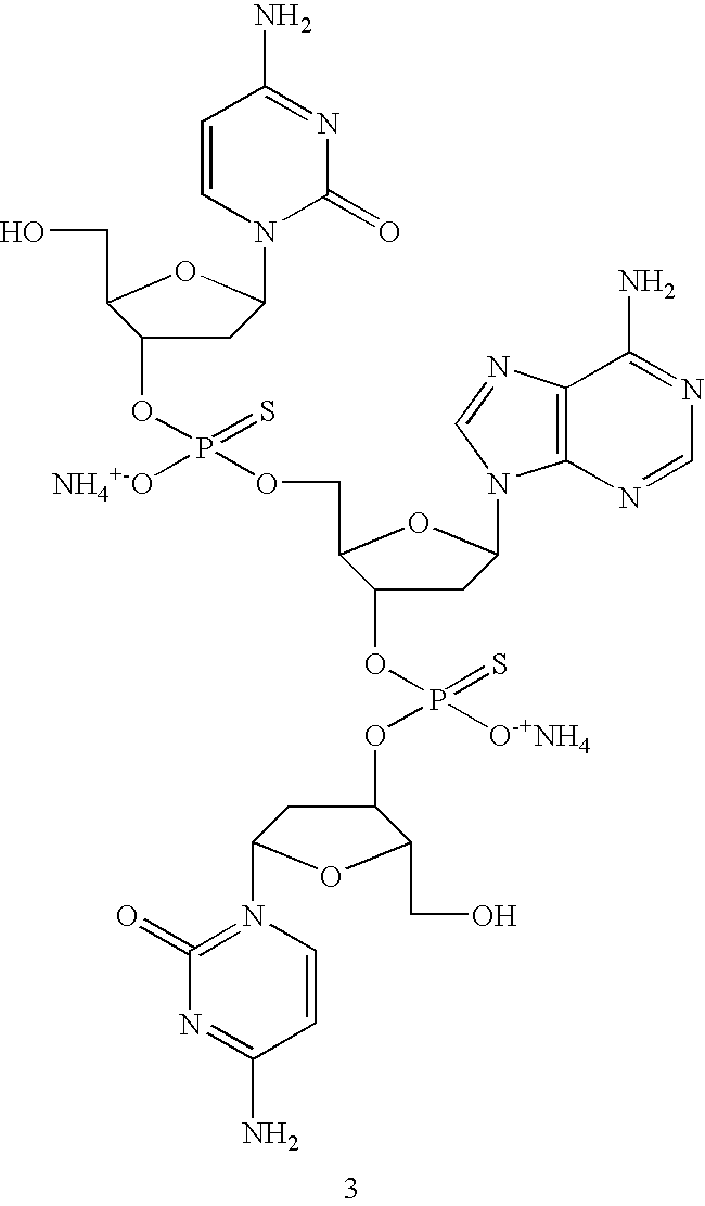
C1C(OP([NH4+-O])(=S)OCC2C(OP(OC3CC(N4=C(=O)N=C(N)C=C4)OC3CO)(=S)[O-+NH4])CC(N3C4=C(N=C3)C(N)=NC=N4)O2)C(CO)OC1N1C=CC(N)=NC1=O
